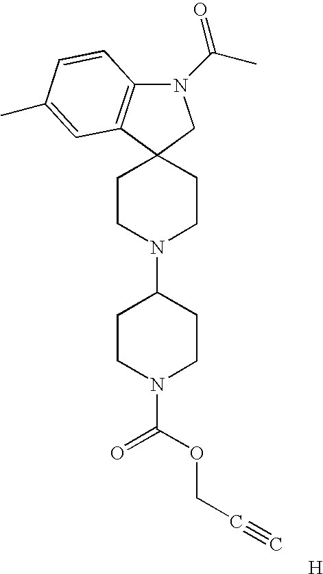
C12(CCN(C3CCN(C(=O)OCC#C)CC3)CC1)CN(C(C)=O)C1=C2C=C(C)C=C1.[H]
